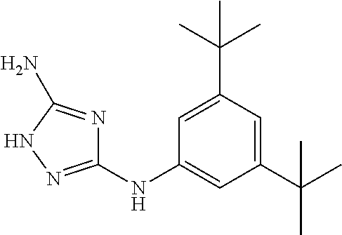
C1=C(C(C)(C)C)C=C(C(C)(C)C)C=C1NC1=NNC(N)=N1
